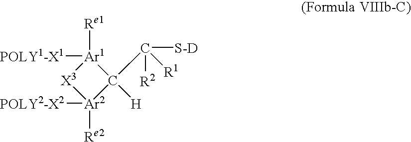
[Ar1]1([POLY1-X1])([Re1])[X3][Ar2]([POLY2-X2])([Re2])C1([H])C([S-D])([R1])[R2]
